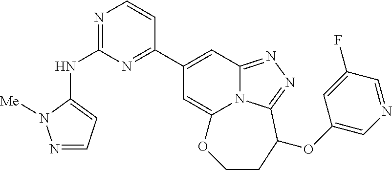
N(C1=NC=CC(C2=CC3=NN=C4N3C(=C2)OCCC4OC2=CN=CC(F)=C2)=N1)C1=CC=NN1[Me]
